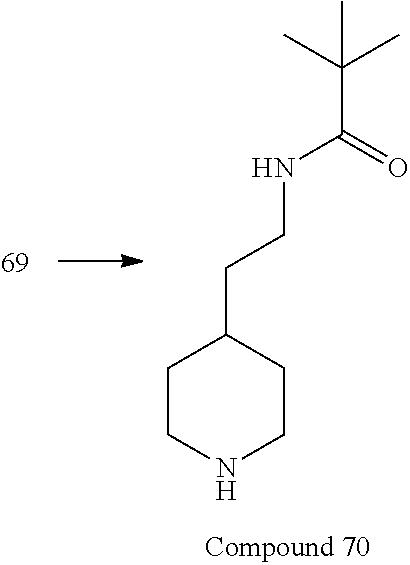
C1CNCCC1CCNC(=O)C(C)(C)C
